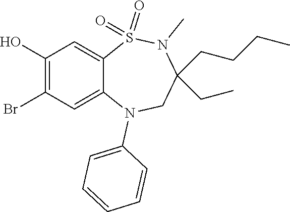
C1=CC=C(N2C3=CC(Br)=C(O)C=C3S(=O)(=O)N(C)C(CCCC)(CC)C2)C=C1
